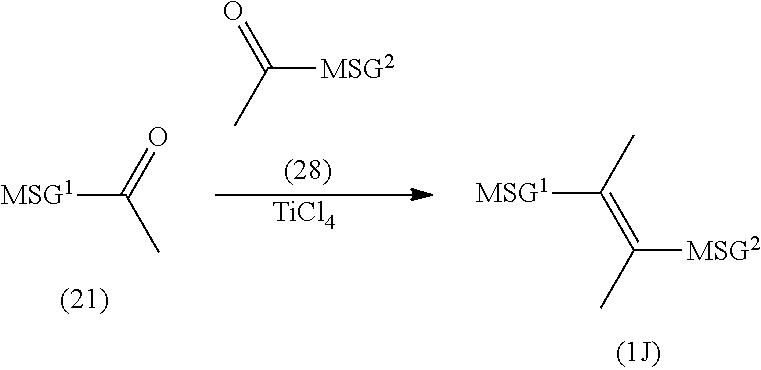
[MSG1]C(=O)C.C([MSG2])(C)=O.[TiCl4].C(=C([MSG2])C)(C)[MSG1]
